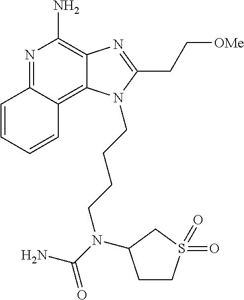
N1=C2C(=C3C(=C1N)N=C(CC[OMe])N3CCCCN(C(=O)N)C1CCS(=O)(=O)C1)C=CC=C2
